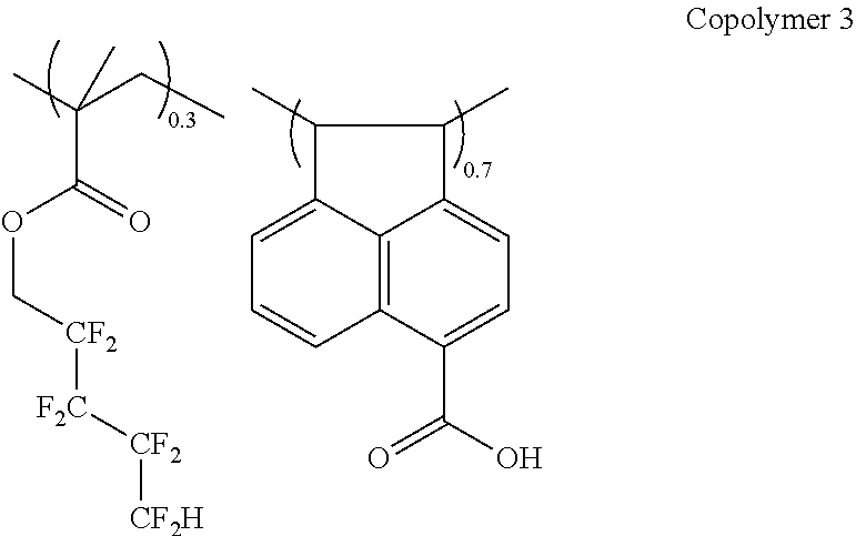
CC(CC)(C)C(=O)OC[CF2][F2C][CF2][CF2H].C1(C)C2=CC=CC3=C2C(=CC=C3C(O)=O)C1C
